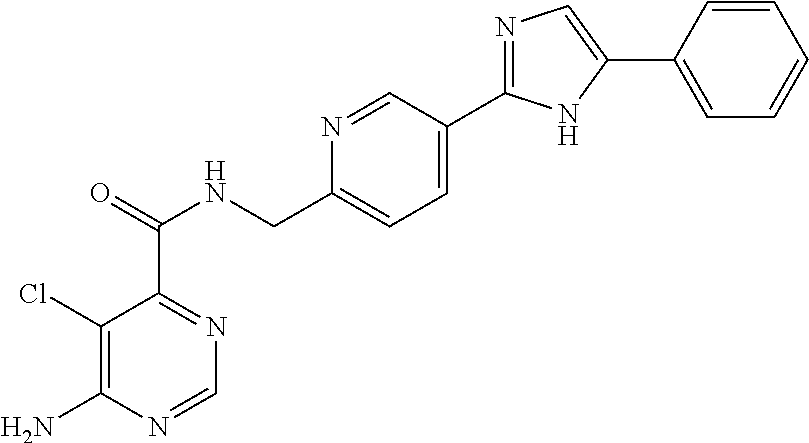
C(NC(C1=NC=NC(N)=C1Cl)=O)C1=CC=C(C2=NC=C(C3=CC=CC=C3)N2)C=N1
